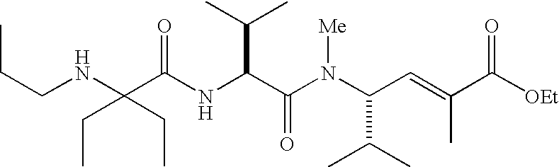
N(C(C(N(C(C(C)C)C=C(C)C([OEt])=O)[Me])=O)C(C)C)C(C(NCCC)(CC)CC)=O
